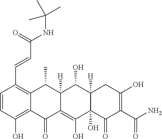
C1=CC(O)=C2C(=C1C=CC(NC(C)(C)C)=O)C(C)C1([H])C(=C(O)C3(O)C([H])(C1O)CC(O)=C(C(N)=O)C3=O)C2=O
